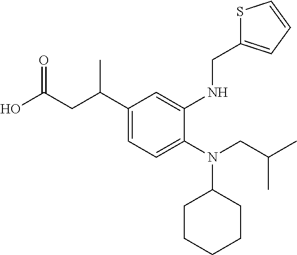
OC(CC(C1=CC=C(N(CC(C)C)C2CCCCC2)C(NCC2=CC=CS2)=C1)C)=O
